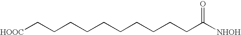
[HOOC]CCCCCCCCCCC([NHOH])=O
